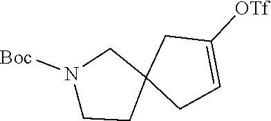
N1([Boc])CCC2(C1)CC=C([OTf])C2
